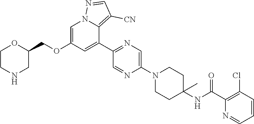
C1(N2CCC(NC(C3=C(Cl)C=CC=N3)=O)(C)CC2)=CN=C(C2=CC(OCC3OCCNC3)=CN3C2=C([CN])C=N3)C=N1
